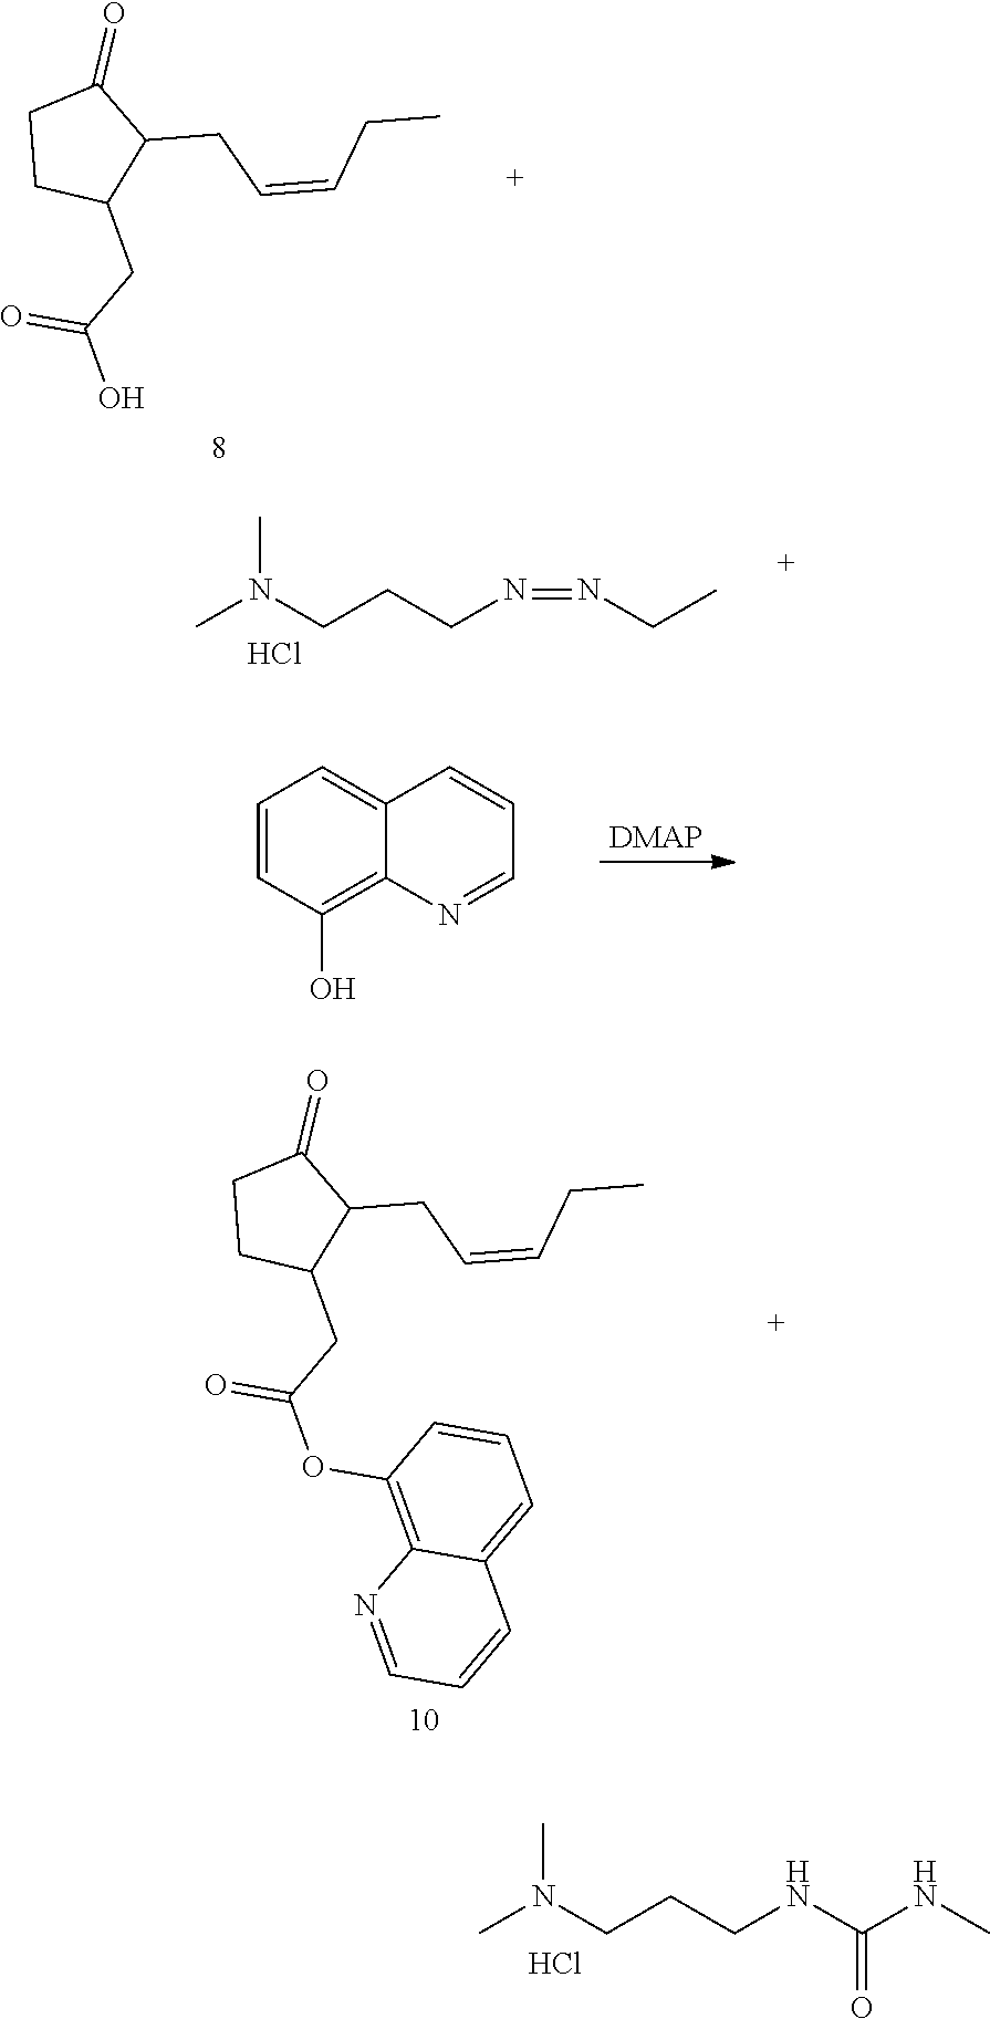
OC(CC1C(CC=CCC)C(=O)CC1)=O.CN(CCCN=NCC)C.Cl.C1=CC(O)=C2C(=C1)C=CC=N2.C1=CC(OC(CC2C(CC=CCC)C(=O)CC2)=O)=C2C(=C1)C=CC=N2.CN(CCCNC(NC)=O)C.Cl
